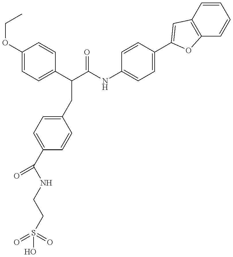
OS(CCNC(C1=CC=C(CC(C(NC2=CC=C(C3=CC4=C(C=CC=C4)O3)C=C2)=O)C2=CC=C(OCC)C=C2)C=C1)=O)(=O)=O
